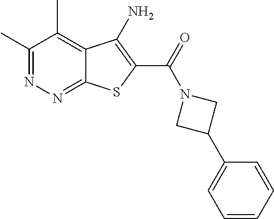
C1(C)=NN=C2C(=C1C)C(N)=C(C(=O)N1CC(C3=CC=CC=C3)C1)S2
